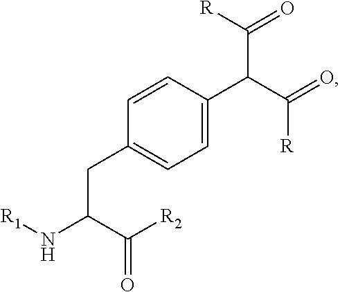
C1(C(C([R])=O)C(=O)[R])=CC=C(CC(C(=O)[R2])N[R1])C=C1
